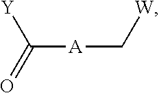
[Y]C(=O)[A]C[W]
